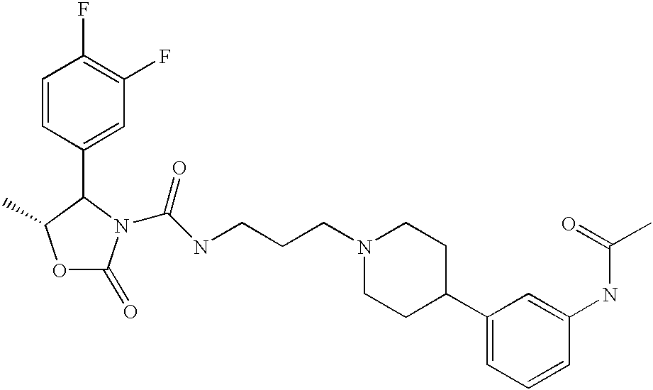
C1=CC(C2C(C)OC(=O)N2C(NCCCN2CCC(C3=CC=CC(NC(C)=O)=C3)CC2)=O)=CC(F)=C1F
